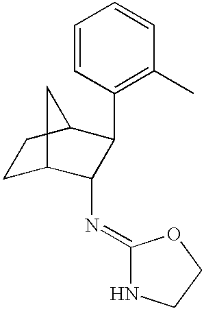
C1C2C(N=C3NCCO3)C(C3=C(C)C=CC=C3)C(C1)C2
